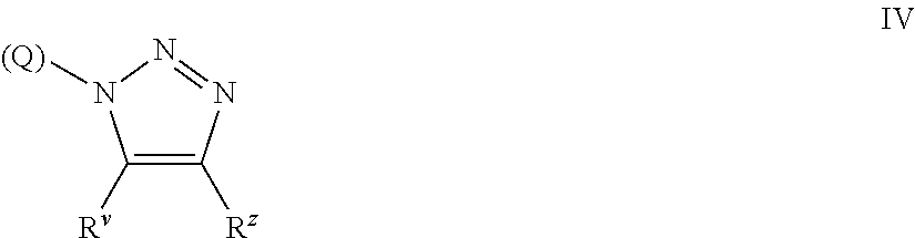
C1([Rv])=C([Rz])N=NN1[(Q)]
